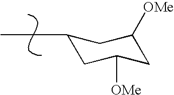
C1(CC)CC([OMe])CC([OMe])C1
